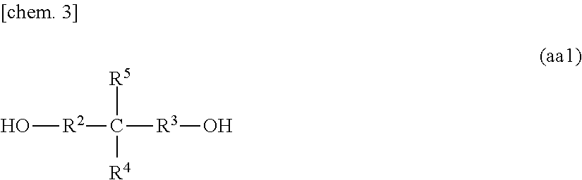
O[R2]C([R3]O)([R5])[R4]
